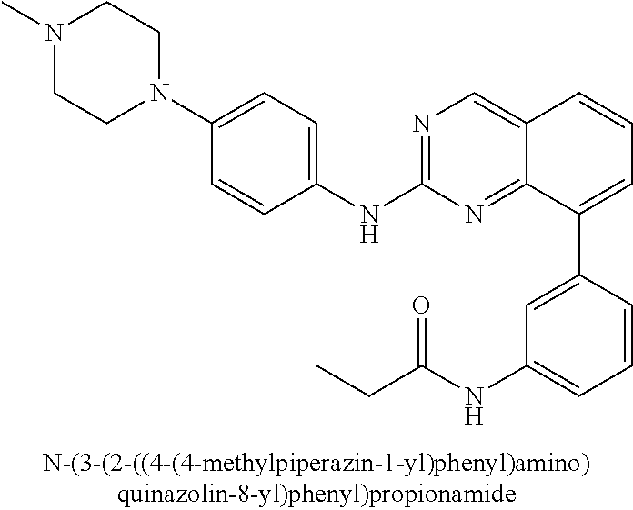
N1(C)CCN(C2=CC=C(NC3=NC=C4C(=N3)C(C3=CC(NC(CC)=O)=CC=C3)=CC=C4)C=C2)CC1
